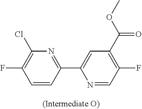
C1=CC(C2=CC(C(OC)=O)=C(F)C=N2)=NC(Cl)=C1F
